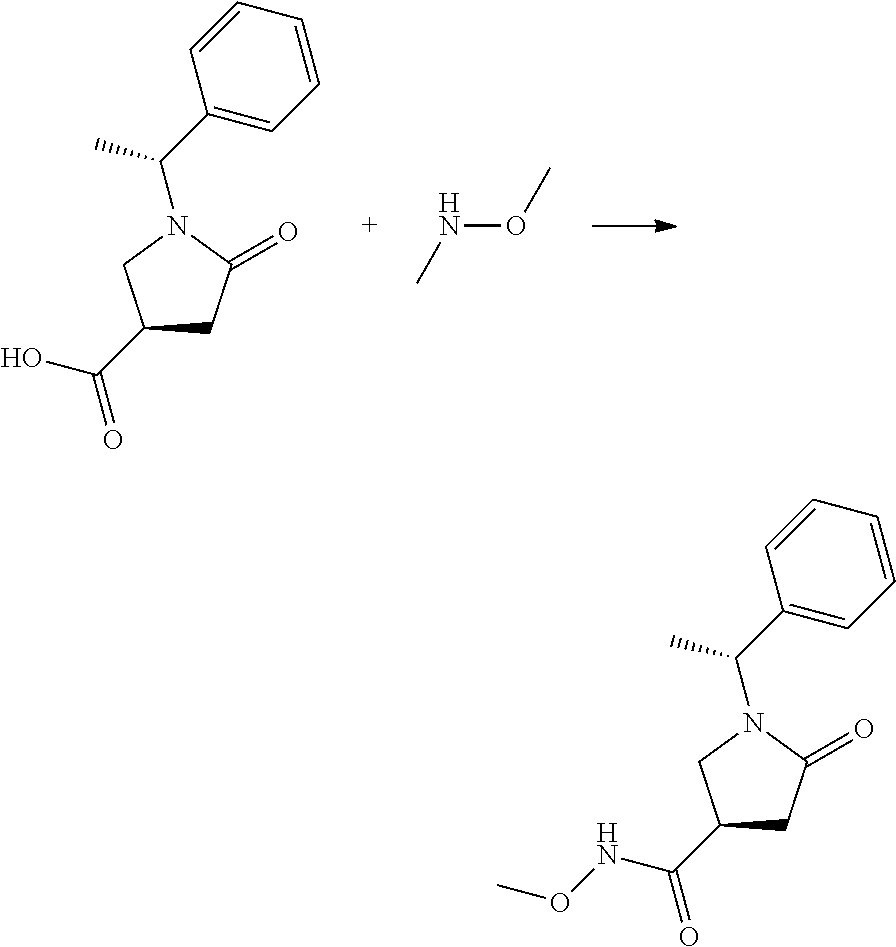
C1(C(O)=O)CC(=O)N(C(C2=CC=CC=C2)C)C1.O(NC)C.C1(C(NOC)=O)CC(=O)N(C(C2=CC=CC=C2)C)C1
